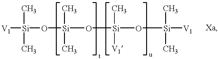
[V1][Si](O[Si](O[Si](O[Si](C)(C)[V1])(C)[V1])(C)C)(C)C
